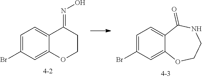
C1=C(Br)C=C2C(=C1)C(=NO)CCO2.C1=C(Br)C=C2C(=C1)C(=O)NCCO2
